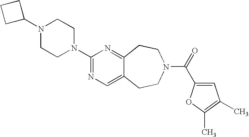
C1C(N2CCN(C3=NC=C4C(=N3)CCN(C(=O)C3=CC(C)=C(C)O3)CC4)CC2)CC1
